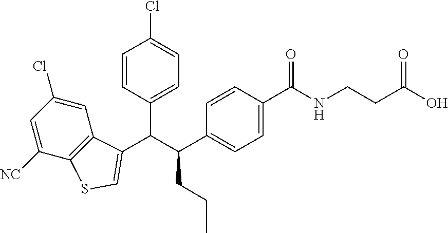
C1=C(Cl)C=C([NC])C2=C1C(C(C(C1=CC=C(C(NCCC(O)=O)=O)C=C1)CCC)C1=CC=C(Cl)C=C1)=CS2
